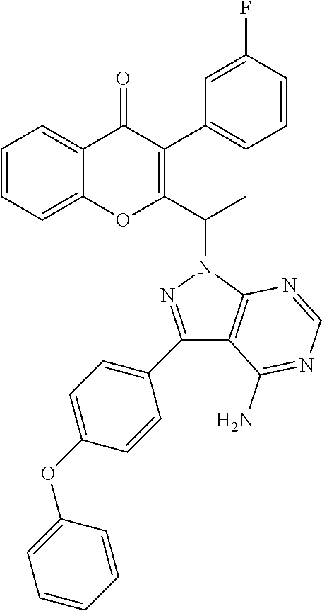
C1=CC=C2C(=C1)OC(C(N1N=C(C3=CC=C(OC4=CC=CC=C4)C=C3)C3=C1N=CN=C3N)C)=C(C1=CC=CC(F)=C1)C2=O
